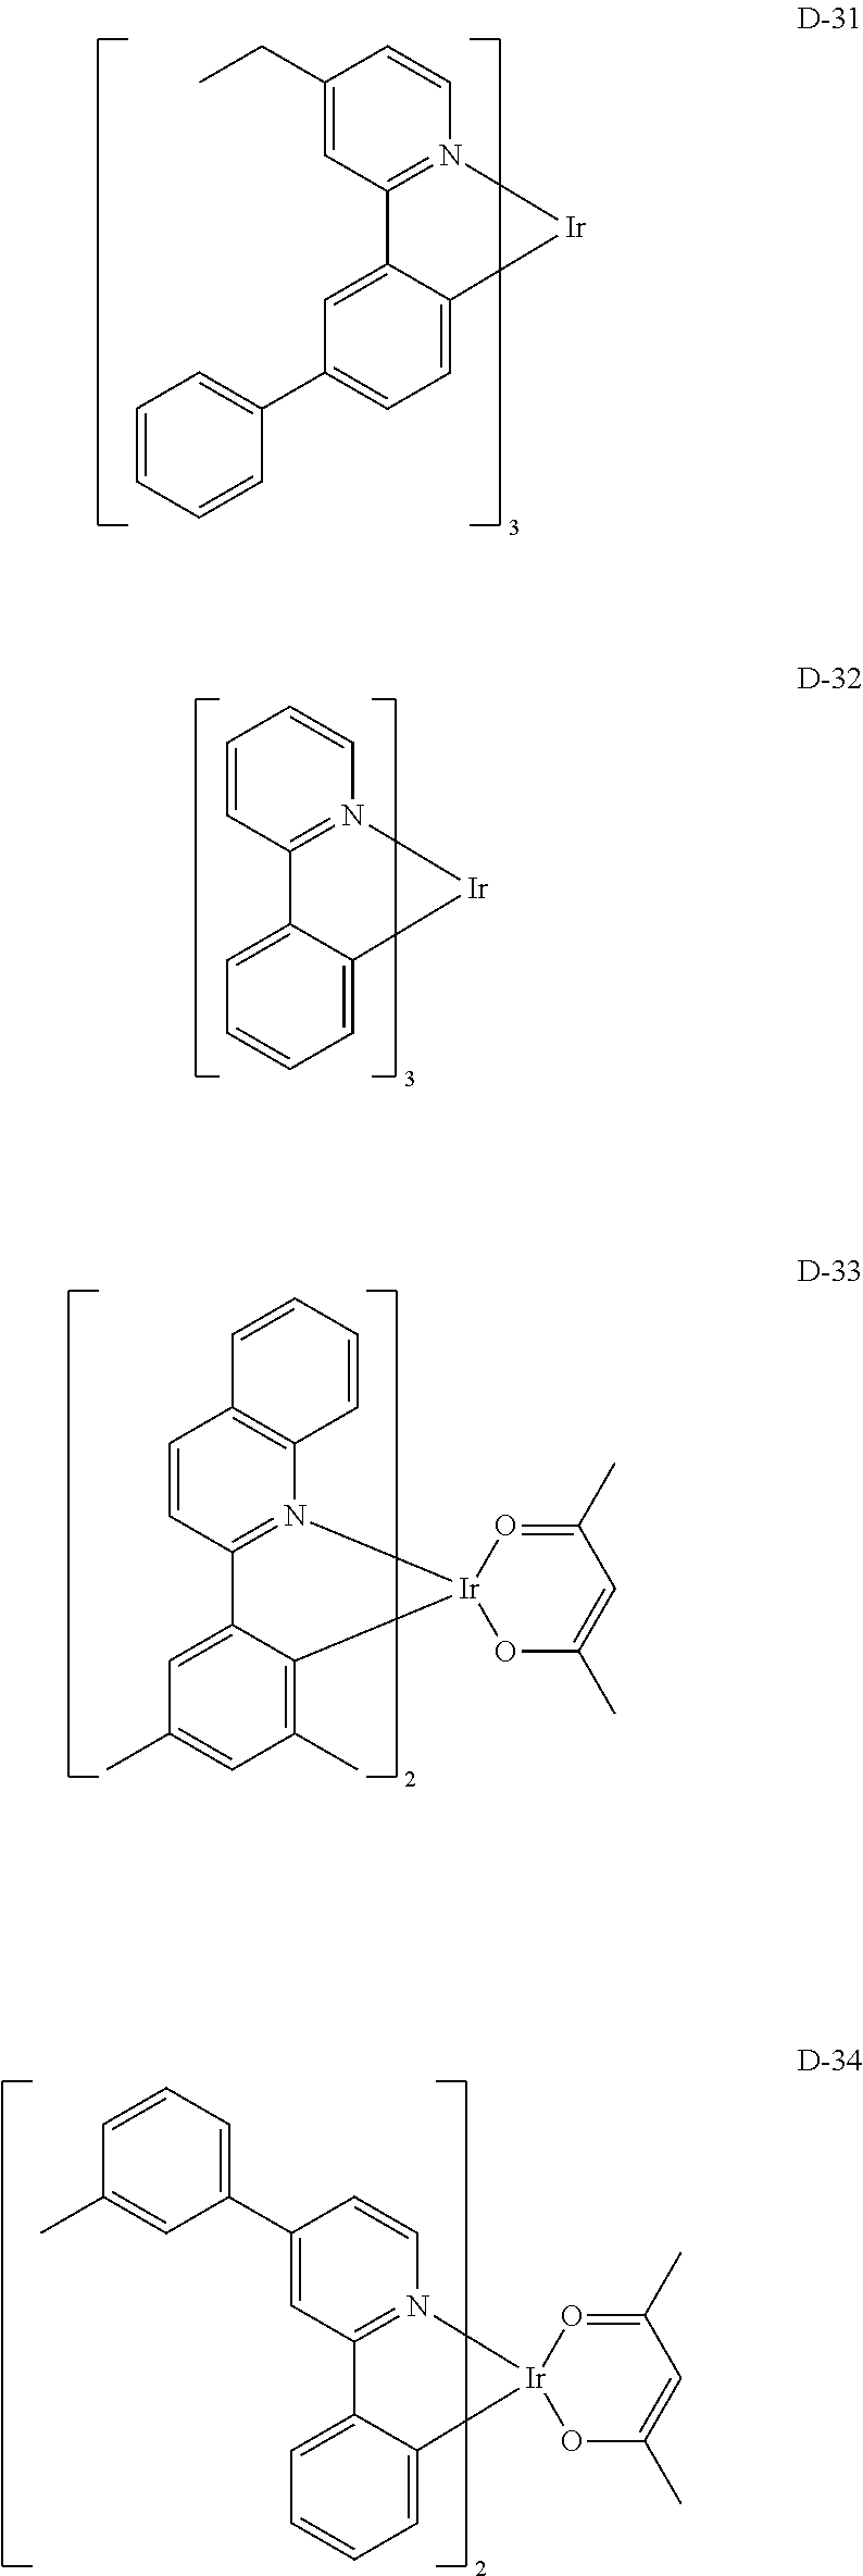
C1=C2C(=CC=C1C1=CC=CC=C1)[Ir]N1=C2C=C(CC)C=C1.C1=C2C(=CC=C1)[Ir]N1=C2C=CC=C1.C1=C2C(=C(C)C=C1C)[Ir]1(N3=C2C=CC2=C3C=CC=C2)OC(C)=CC(C)=O1.C1=C2C(=CC=C1)[Ir]1(N3=C2C=C(C2=CC=CC(C)=C2)C=C3)OC(C)=CC(C)=O1
